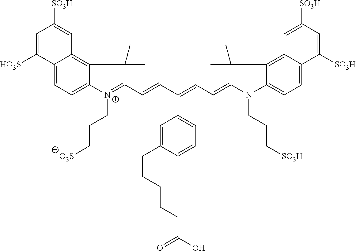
C12=CC=C3C(=C1C=C([SO3H])C=C2[HO3S])C(C)(C)C(C=CC(=CC=C1N(CCC[SO3H])C2=CC=C4C(=C2C1(C)C)C=C([SO3H])C=C4[SO3H])C1=CC=CC(CCCCCC(O)=O)=C1)=[N+]3CCC[O3S]
